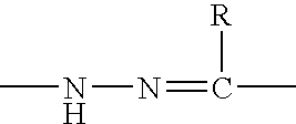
CNN=C([R])C
